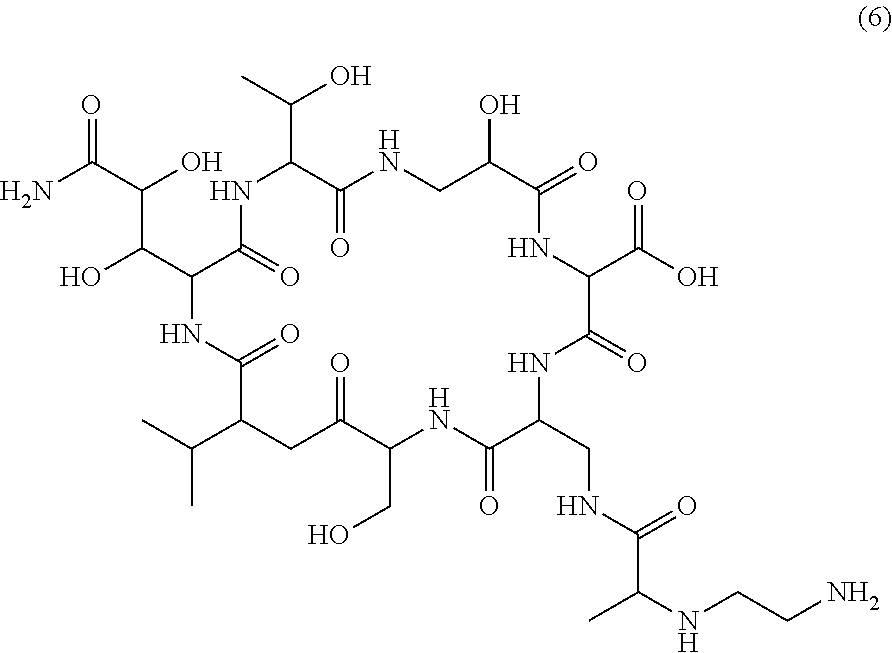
O=C(C(O)C(C1C(=O)NC(C(C)O)C(=O)NCC(O)C(=O)NC(C(O)=O)C(=O)NC(CNC(C(NCCN)C)=O)C(=O)NC(CO)C(=O)CC(C(C)C)C(=O)N1)O)N
